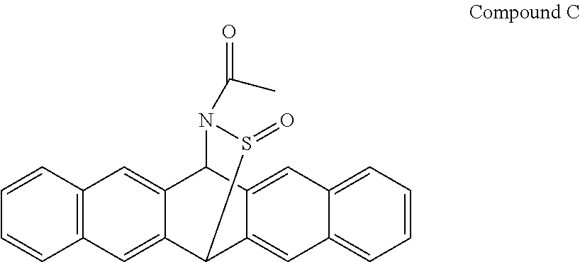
C1=CC=CC2=C1C=C1C(=C2)C2C3=CC4=CC=CC=C4C=C3C1N(C(C)=O)S2=O
